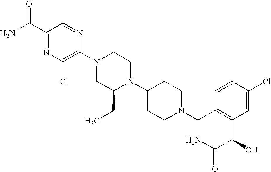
C1(C(N)=O)=NC(Cl)=C(N2CC(CC)N(C3CCN(CC4=C(C(O)C(N)=O)C=C(Cl)C=C4)CC3)CC2)N=C1
